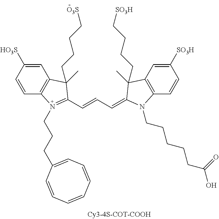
C1=CC2=C(C=C1[HO3S])C(CCCC[O3S])(C)C(C=CC=C1C(CCCC[SO3H])(C)C3=C(C=CC([SO3H])=C3)N1CCCCCC(O)=O)=N2CCCC1=CC=CC=CC=C1
